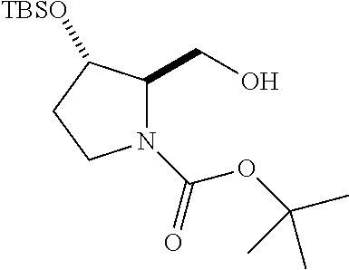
N1(C(OC(C)(C)C)=O)C(CO)C([TBSO])CC1
